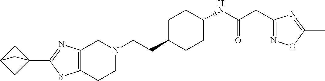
C12=C(CCN(CCC3CCC(NC(CC4=NOC(C)=N4)=O)CC3)C1)SC(C13CC(C1)C3)=N2
